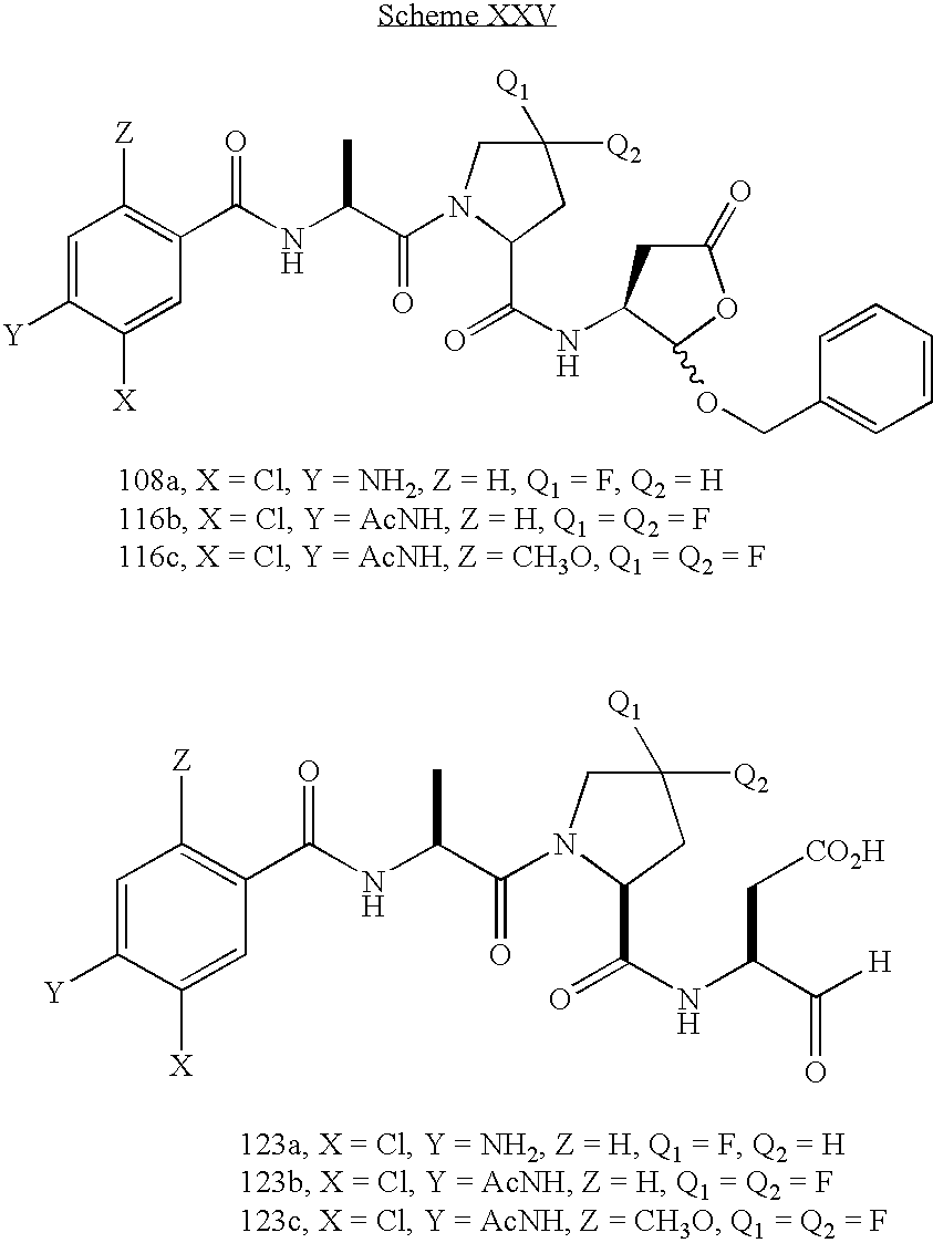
N(C(C(=O)N1CC([Q1])([Q2])CC1C(=O)NC1CC(=O)OC1OCC1=CC=CC=C1)C)C(C1=C([Z])C=C([Y])C([X])=C1)=O.N(C(C(=O)N1CC([Q1])([Q2])CC1C(=O)NC(C[CO2H])C([H])=O)C)C(C1=C([Z])C=C([Y])C([X])=C1)=O
